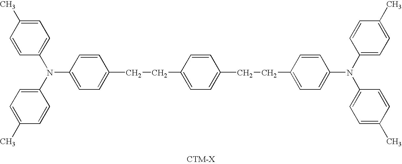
C1=CC(N(C2=CC=C(C)C=C2)C2=CC=C(C)C=C2)=CC=C1CCC1=CC=C(CCC2=CC=C(N(C3=CC=C(C)C=C3)C3=CC=C(C)C=C3)C=C2)C=C1
